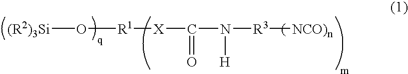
[X](C(N([R3][NCO)n])[H])=O)[R1]O[(R2)3Si]
